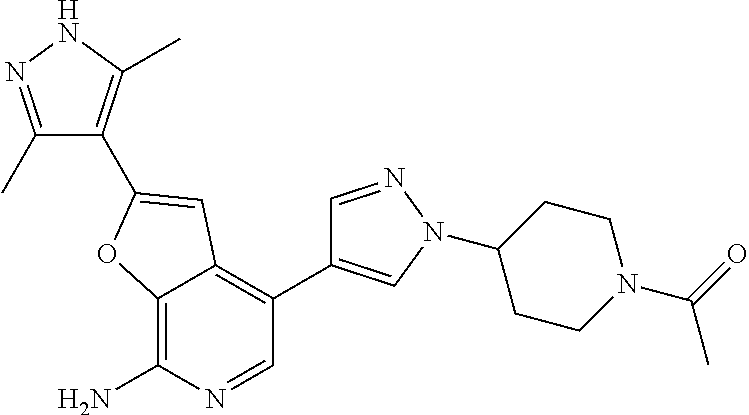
C12=C(N)N=CC(C3=CN(C4CCN(C(C)=O)CC4)N=C3)=C1C=C(C1=C(C)NN=C1C)O2
